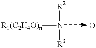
[R2]N([R3])[R1(C2H4O)n].O
